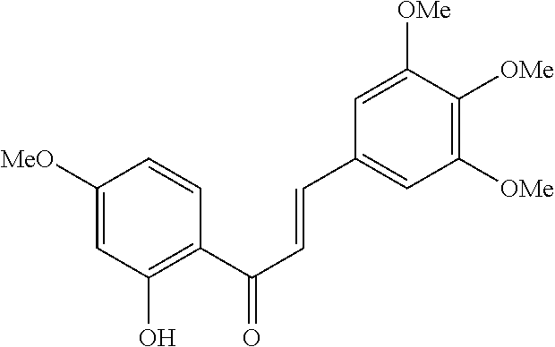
C1([OMe])=C([OMe])C([OMe])=CC(C=CC(C2=C(O)C=C([MeO])C=C2)=O)=C1
